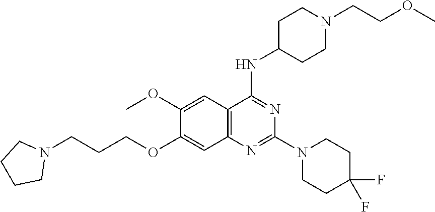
C1CCCN1CCCOC1=CC2=C(C=C1OC)C(NC1CCN(CCOC)CC1)=NC(N1CCC(F)(F)CC1)=N2
